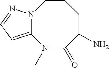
N12C(=CC=N1)N(C)C(=O)C(N)CCC2
